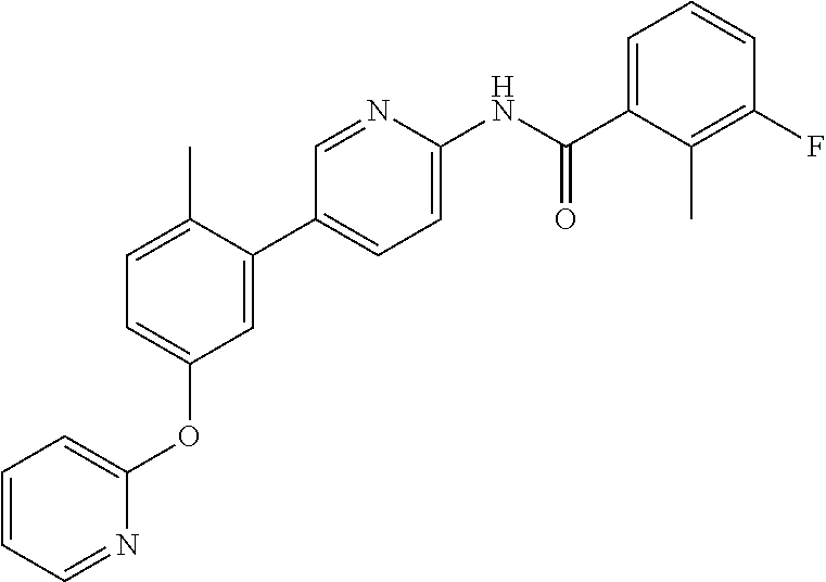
C1=C(C)C(C2=CC=C(NC(C3=CC=CC(F)=C3C)=O)N=C2)=CC(OC2=CC=CC=N2)=C1
